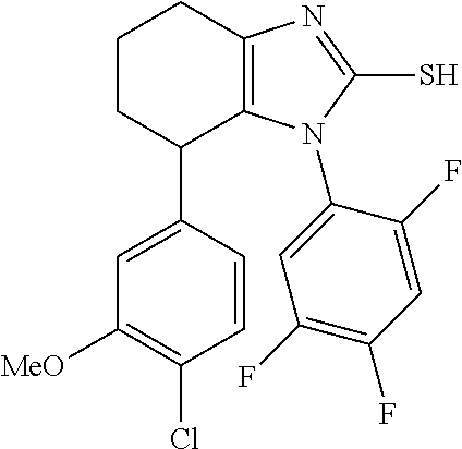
C1([MeO])=C(Cl)C=CC(C2C3=C(CCC2)N=C(S)N3C2=CC(F)=C(F)C=C2F)=C1
